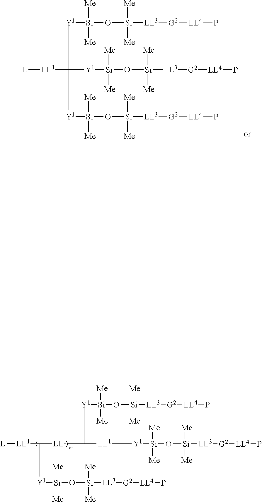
[L][LL1]C([Y1][Si]([Me])([Me])O[Si]([Me])([Me])[LL3][G2][LL4]P)([Y1][Si](O[Si]([LL3][G2][LL4]P)([Me])[Me])([Me])[Me])[Y1][Si](O[Si]([Me])([Me])[LL3][G2][LL4]P)([Me])[Me].[L][LL1]C([Y1][Si](O[Si]([LL3][G2][LL4]P)([Me])[Me])([Me])[Me])[LL1]C([Y1][Si](O[Si]([Me])([Me])[LL3][G2][LL4]P)([Me])[Me])[LL1][Y1][Si](O[Si]([LL3][G2][LL4]P)([Me])[Me])([Me])[Me]
